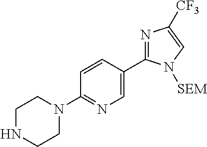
N1CCN(C2=NC=C(C3=NC([CF3])=CN3[SEM])C=C2)CC1
